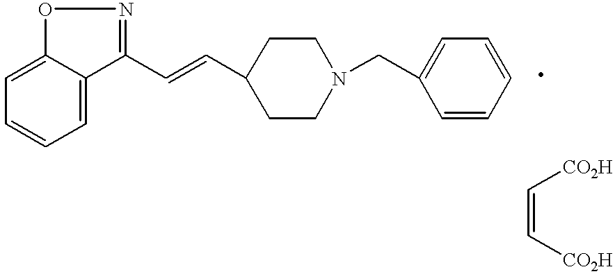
C1(C=CC2CCN(CC3=CC=CC=C3)CC2)=NOC2=CC=CC=C12.C(=C[CO2H])[CO2H]
